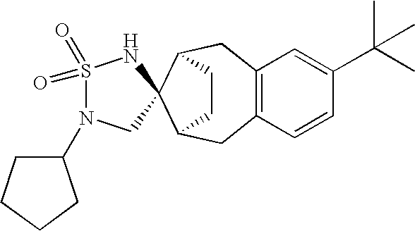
C12=C(CC3C4(C(C1)CC3)NS(=O)(=O)N(C1CCCC1)C4)C=C(C(C)(C)C)C=C2
